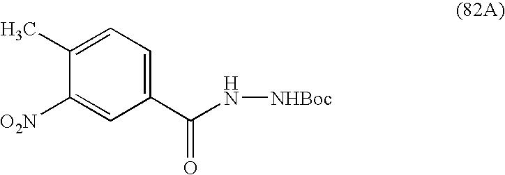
C1(C(N[NHBoc])=O)=CC=C(C)C([O2N])=C1
